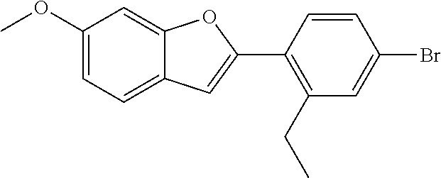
C1(OC)=CC=C2C(=C1)OC(C1=C(CC)C=C(Br)C=C1)=C2
